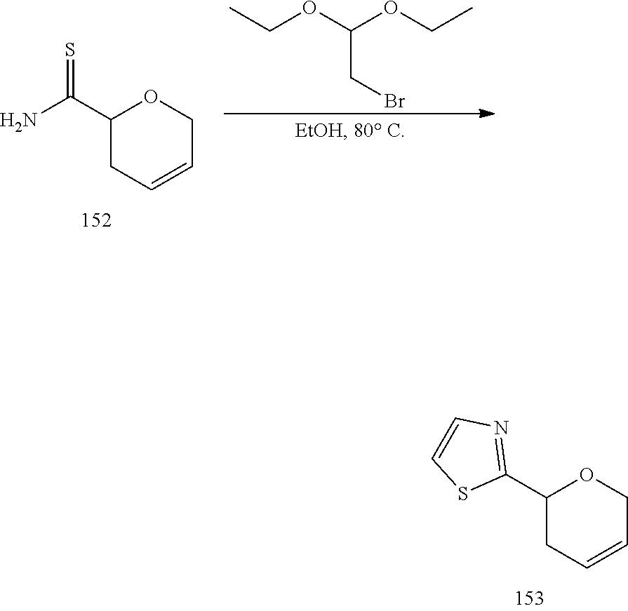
C1(C(N)=S)CC=CCO1.CCOC(OCC)CBr.C1(C2=NC=CS2)CC=CCO1
